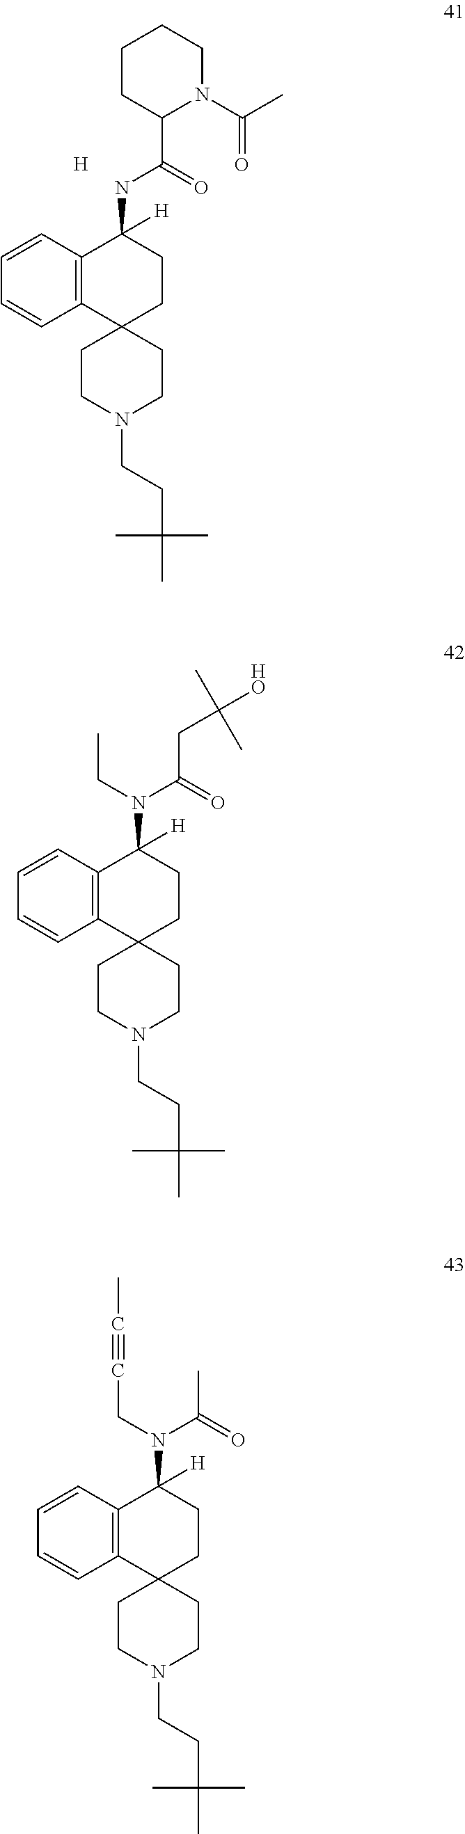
C12=C(C=CC=C1)C([H])(NC(C1N(C(C)=O)CCCC1)=O)CCC21CCN(CCC(C)(C)C)CC1.[H].C12=C(C=CC=C1)C([H])(N(C(CC([HO])(C)C)=O)CC)CCC21CCN(CCC(C)(C)C)CC1.C12=C(C=CC=C1)C([H])(N(C(C)=O)CC#CC)CCC21CCN(CCC(C)(C)C)CC1
